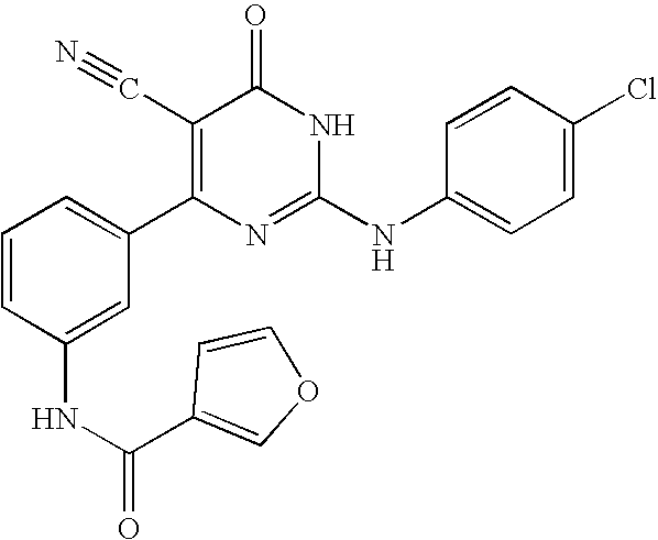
C1(NC(=O)C2=COC=C2)=CC(C2=C(C#N)C(=O)NC(NC3=CC=C(Cl)C=C3)=N2)=CC=C1
